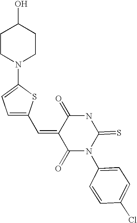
C(=C1C(=O)N(C2=CC=C(Cl)C=C2)C(=S)NC1=O)C1=CC=C(N2CCC(O)CC2)S1
